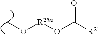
CO[R25a]OC([R21])=O
